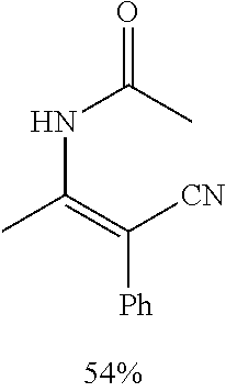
CC(=C([CN])[Ph])NC(C)=O
